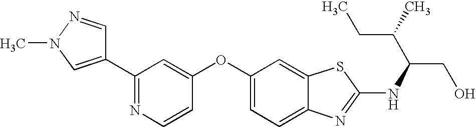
N1=C(C2=CN(C)N=C2)C=C(OC2=CC=C3C(=C2)SC(NC(CO)C(CC)C)=N3)C=C1
